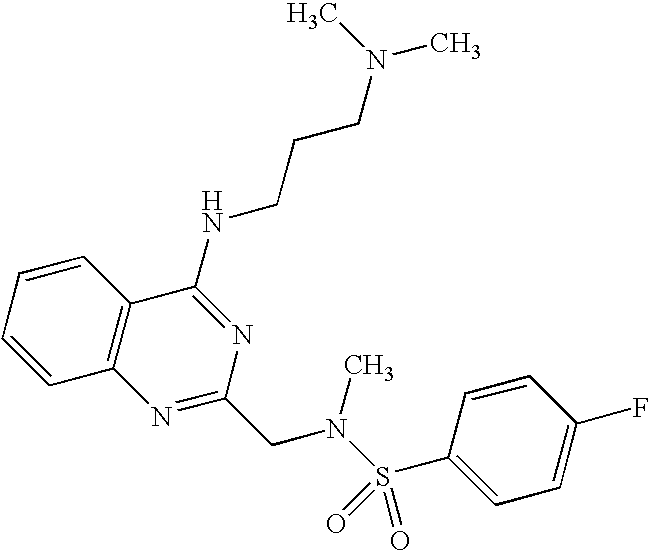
C1=CC=CC2=C1N=C(CN(S(=O)(=O)C1=CC=C(F)C=C1)C)N=C2NCCCN(C)C
